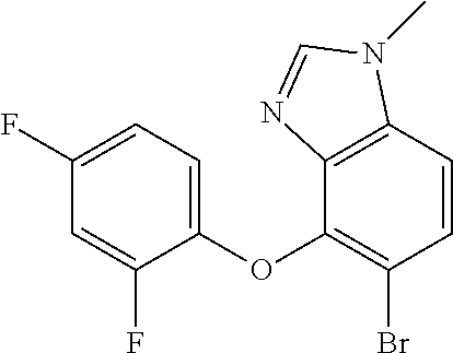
C1(OC2=C(Br)C=CC3=C2N=CN3C)=CC=C(F)C=C1F
